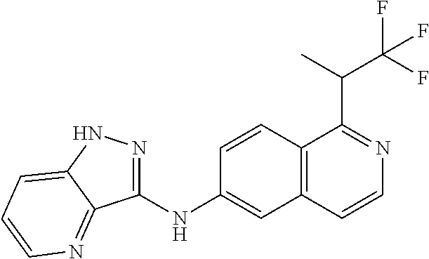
C1(NC2=CC3=C(C=C2)C(C(C(F)(F)F)C)=NC=C3)=NNC2=CC=CN=C12
